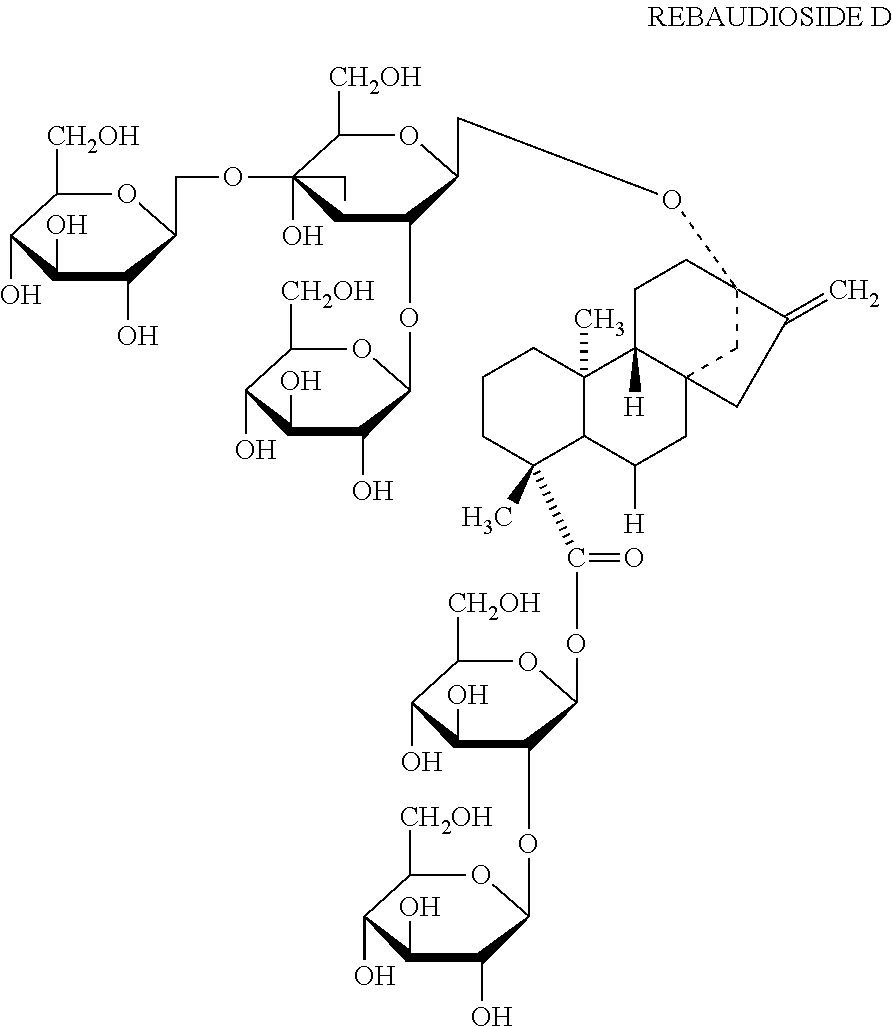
C1([CH2OH])C(O)C(O)C(O)C(COC2(O)(CC)C([CH2OH])OC(COC34CC5(CC([H])C6C(C(OC7C(OC8C(O)C(O)C(O)C([CH2OH])O8)C(O)C(O)C([CH2OH])O7)=O)(C)CCCC6(C)C5([H])CC3)CC4=C)C(OC3C(O)C(O)C(O)C([CH2OH])O3)C2)O1
